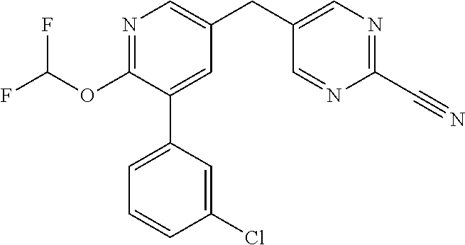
C1(OC(F)F)=NC=C(CC2=CN=C(C#N)N=C2)C=C1C1=CC=CC(Cl)=C1
